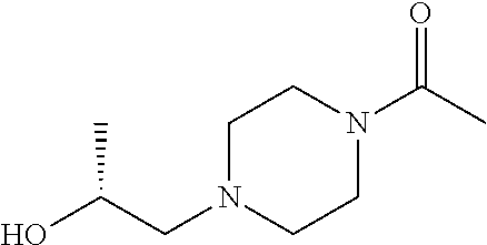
C1N(CC(O)C)CCN(C(C)=O)C1
